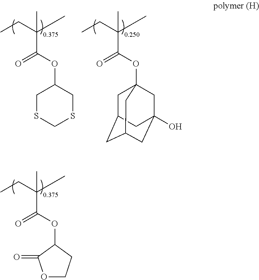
CCC(C)(C)C(OC1CSCSC1)=O.CCC(C)(C)C(OC12CC3CC(CC(O)(C1)C3)C2)=O.CCC(C)(C)C(OC1C(=O)OCC1)=O
